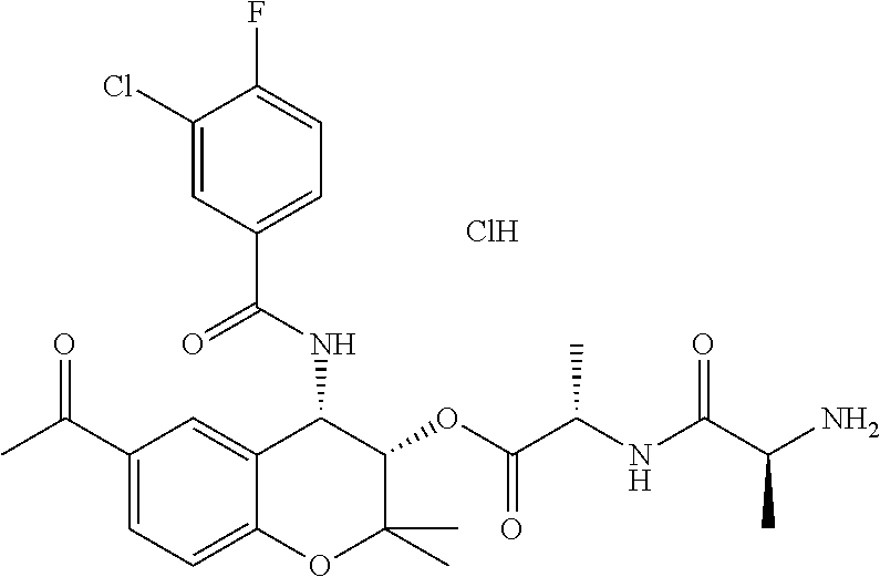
C1(Cl)=CC(C(NC2C3=CC(C(=O)C)=CC=C3OC(C)(C)C2OC(C(NC(C(N)C)=O)C)=O)=O)=CC=C1F.Cl
